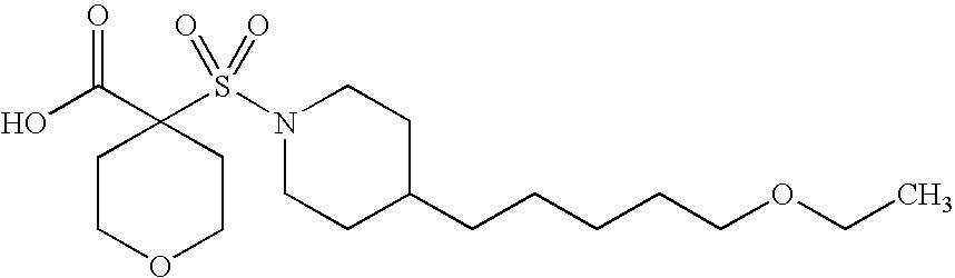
OC(C1(S(N2CCC(CCCCCOCC)CC2)(=O)=O)CCOCC1)=O
